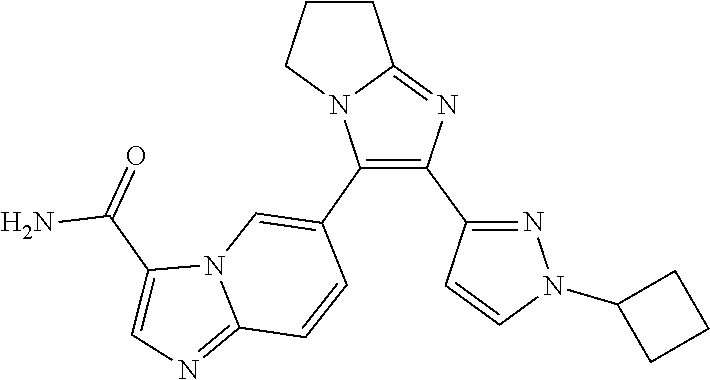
N1(C2CCC2)N=C(C2=C(C3=CN4C(=NC=C4C(N)=O)C=C3)N3C(=N2)CCC3)C=C1
